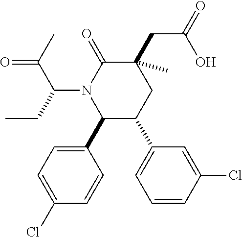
C1=C(Cl)C=CC(C2C(C3=CC=CC(Cl)=C3)CC(C)(CC(=O)O)C(=O)N2C(CC)C(C)=O)=C1
